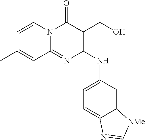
C1=CN2C(=NC(NC3=CC=C4C(=C3)[NMe]C=N4)=C(CO)C2=O)C=C1C
